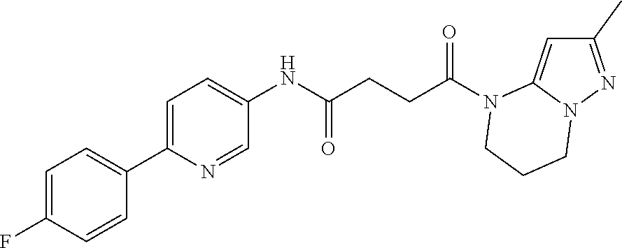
C1(C)=NN2C(=C1)N(C(CCC(NC1=CC=C(C3=CC=C(F)C=C3)N=C1)=O)=O)CCC2
